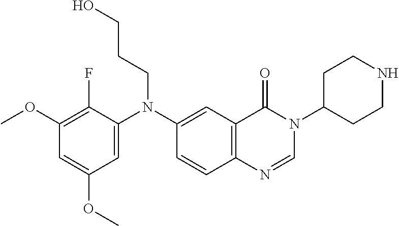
C1=C(N(C2=CC3=C(C=C2)N=CN(C2CCNCC2)C3=O)CCCO)C(F)=C(OC)C=C1OC
